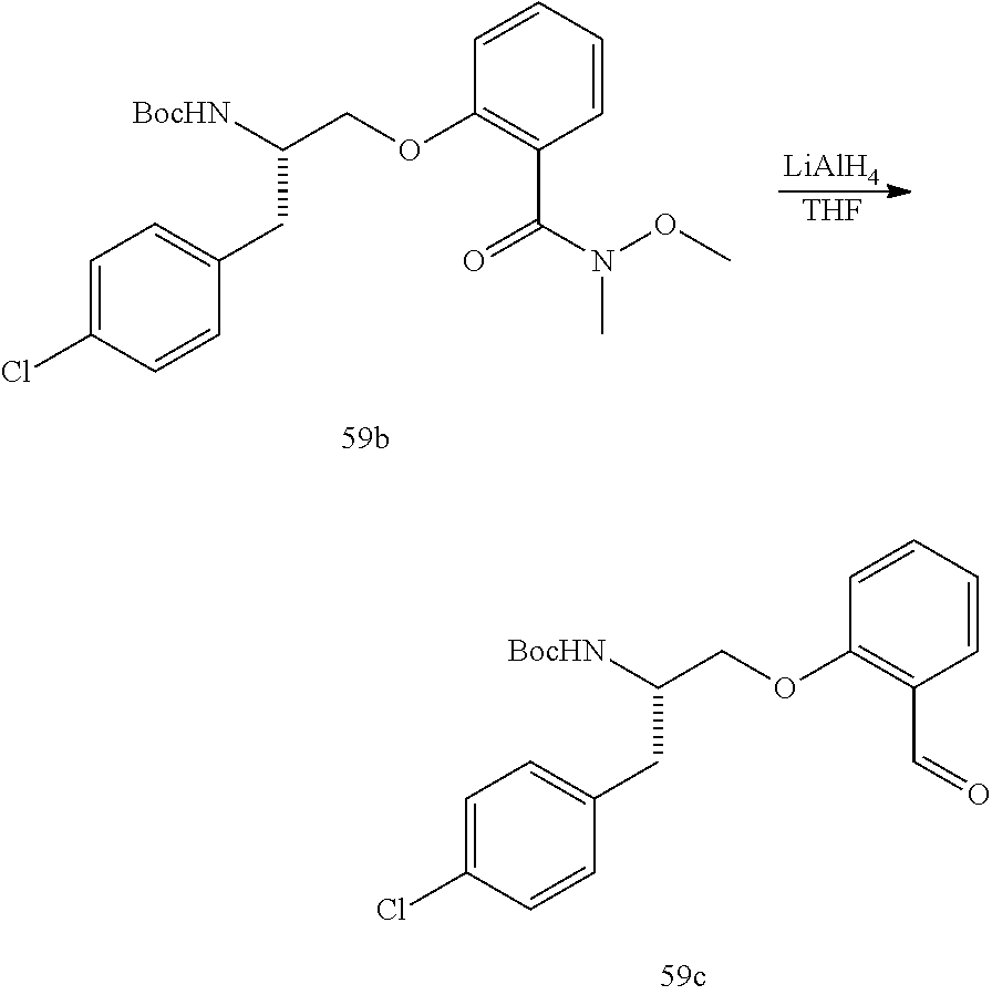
C1=C(Cl)C=CC(CC([BocHN])COC2=C(C(N(OC)C)=O)C=CC=C2)=C1.[LiAlH4].[THF].C1=C(Cl)C=CC(CC([BocHN])COC2=C(C=O)C=CC=C2)=C1
